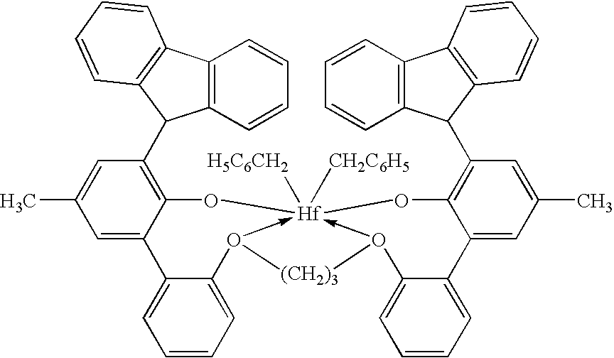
C1=C2C(=C(C3C4=C(C=CC=C4)C4=C3C=CC=C4)C=C1C)O[Hf]13([H5C6CH2])([CH2C6H5])-O(C4=CC=CC=C24)[(CH2)3]O->1C1=CC=CC=C1C1=CC(C)=CC(C2C4=C(C=CC=C4)C4=C2C=CC=C4)=C1O3
